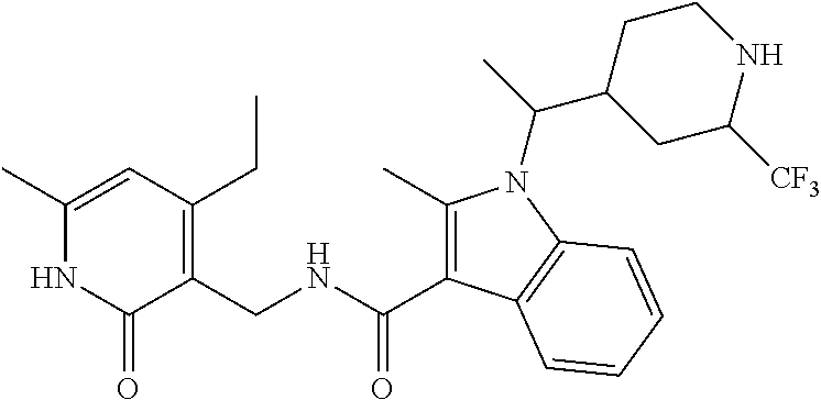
C1(C)=CC(CC)=C(CNC(=O)C2=C(C)N(C(C)C3CCNC([CF3])C3)C3=C2C=CC=C3)C(=O)N1
